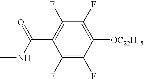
C1(F)=C(F)C([OC22H45])=C(F)C(F)=C1C(NC)=O
